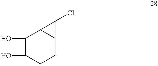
C1(O)C(O)CCC2C1C2Cl
